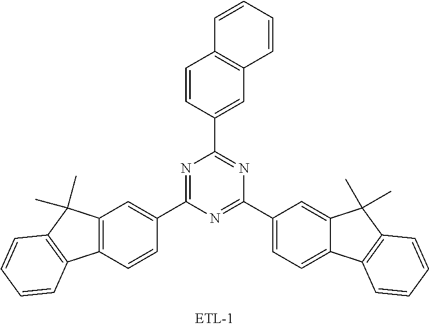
C1(C2=NC(C3=CC4=C(C=C3)C=CC=C4)=NC(C3=CC=C4C(=C3)C(C)(C)C3=C4C=CC=C3)=N2)=CC2=C(C=C1)C1=C(C2(C)C)C=CC=C1
